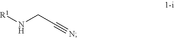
[R1]NCC#N
